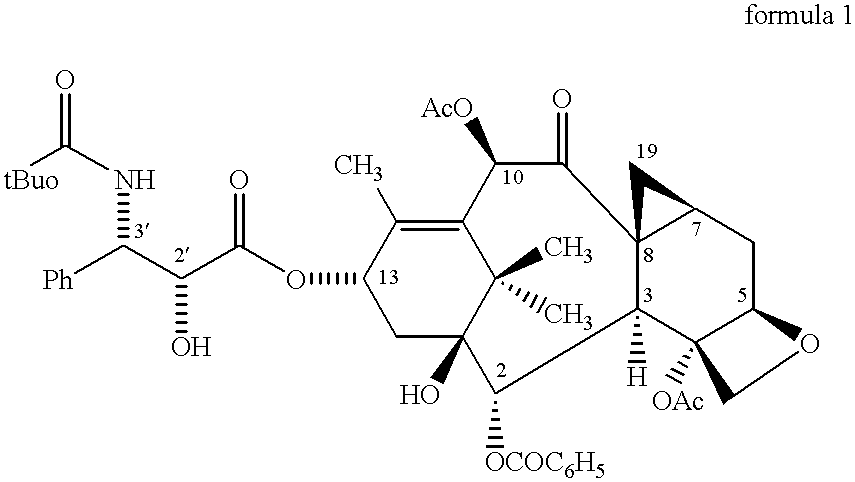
[tBuo]C(NC(C(C(OC1CC2(O)C(C)(C)C(=C1C)C([AcO])C(=O)C13C([H])(C2[OCOC6H5])C2([OAc])C(CC1C3)OC2)=O)O)[Ph])=O
